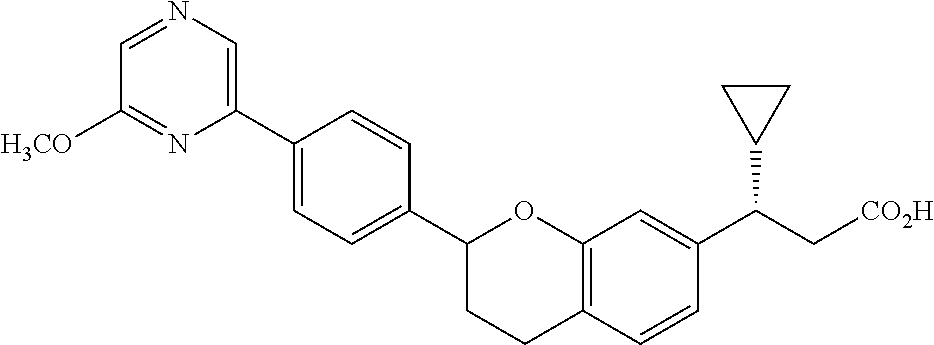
C1(C2=CC=C(C3CCC4=C(O3)C=C(C(C[CO2H])C3CC3)C=C4)C=C2)=CN=CC([H3CO])=N1
